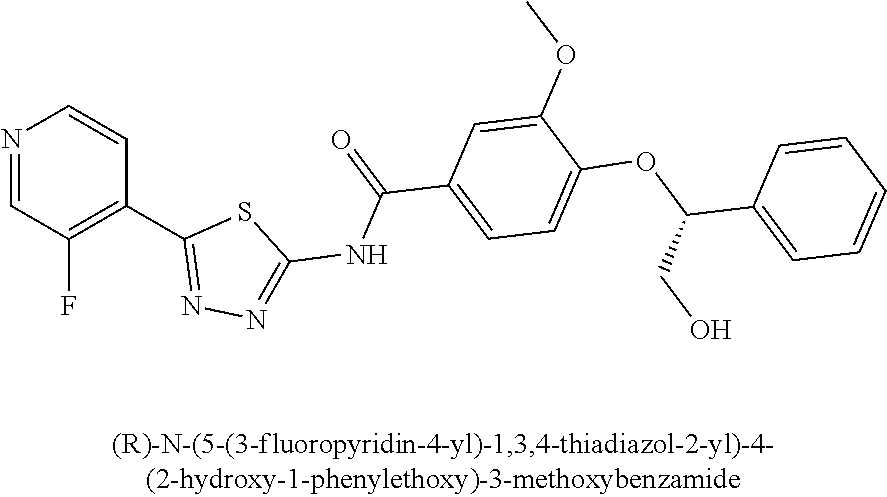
N1=CC(F)=C(C2=NN=C(NC(C3=CC=C(OC(C4=CC=CC=C4)CO)C(OC)=C3)=O)S2)C=C1
